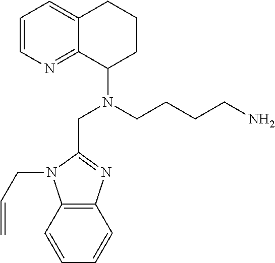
C1=CC=CC2=C1N(CC=C)C(CN(CCCCN)C1CCCC3=CC=CN=C13)=N2
